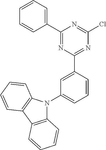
C1(C2=CC=CC=C2)=NC(C2=CC(N3C4=C(C5=C3C=CC=C5)C=CC=C4)=CC=C2)=NC(Cl)=N1
